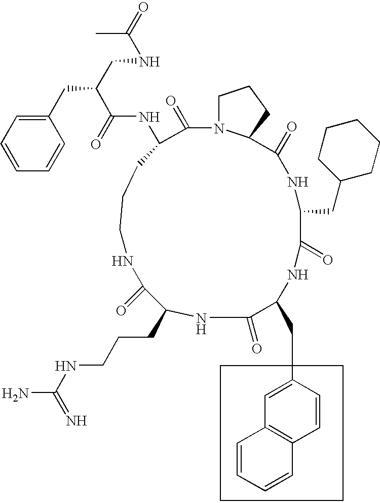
C1=CC(CC(C(=O)NC2CCCNC(=O)C(CCCNC(N)=N)NC(=O)C(CC3=CC4=C(C=C3)C=CC=C4)NC(=O)C(CC3CCCCC3)NC(=O)C3CCCN3C2=O)CNC(=O)C)=CC=C1
